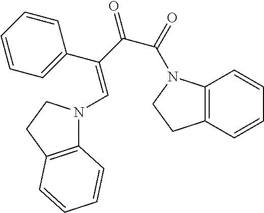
C12=C(N(C(C(=O)C(C3=CC=CC=C3)=CN3C4=C(CC3)C=CC=C4)=O)CC1)C=CC=C2
